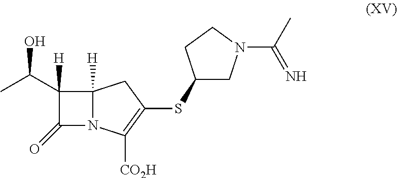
C1(C(C)O)([H])C(=O)N2C1([H])CC(SC1CN(C(C)=N)CC1)=C2[CO2H]
